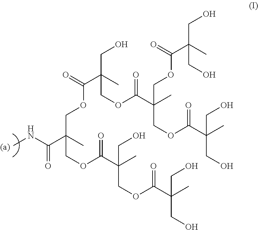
C(OCC(C(NC)=O)(C)COC(C(C)(CO)COC(C(C)(CO)CO)=O)=O)(=O)C(C)(CO)COC(C(C)(COC(C(C)(CO)CO)=O)COC(C(C)(CO)CO)=O)=O
